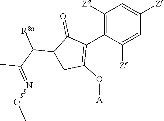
C1([Za])=C(C2=C(O[A])CC(C(C(C)=NOC)[R8a])C2=O)C([Ze])=CC([Zc])=C1
